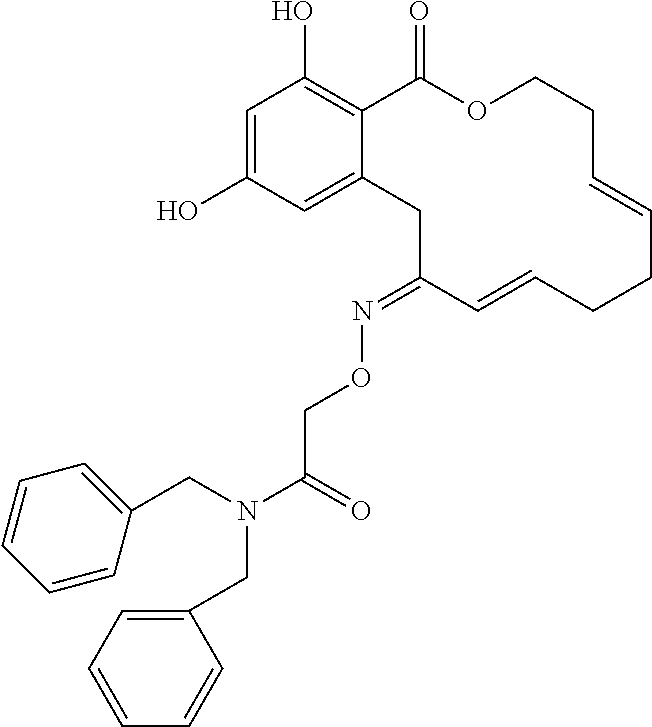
C1=C(O)C=C2C(=C1O)C(=O)OCCC=CCCC=CC(=NOCC(N(CC1=CC=CC=C1)CC1=CC=CC=C1)=O)C2
